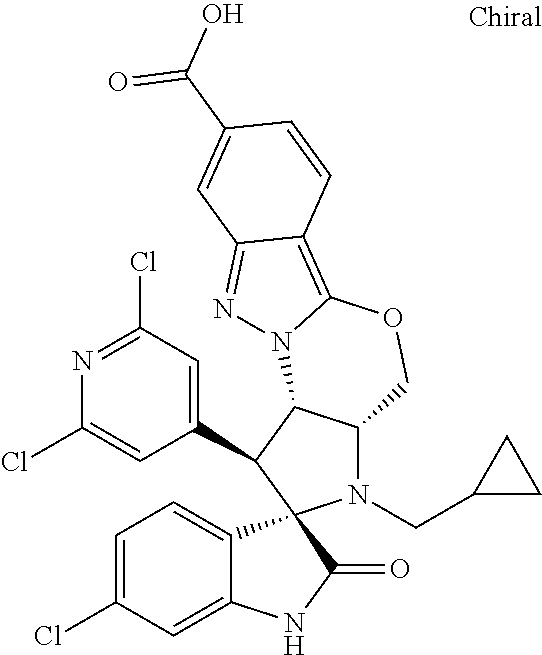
N1=C(Cl)C=C(C2C3C(N(CC4CC4)C24C2=CC=C(Cl)C=C2NC4=O)COC2=C4C(=NN32)C=C(C(O)=O)C=C4)C=C1Cl
